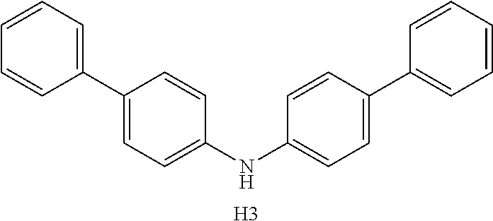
C1(C2=CC=C(NC3=CC=C(C4=CC=CC=C4)C=C3)C=C2)=CC=CC=C1.[H3]
